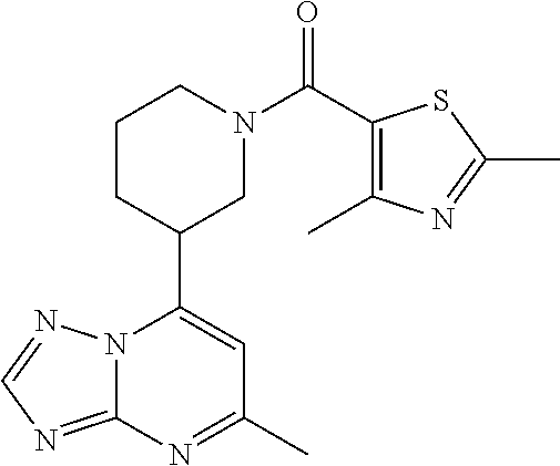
N12C(=NC=N1)N=C(C)C=C2C1CN(C(=O)C2=C(C)N=C(C)S2)CCC1
